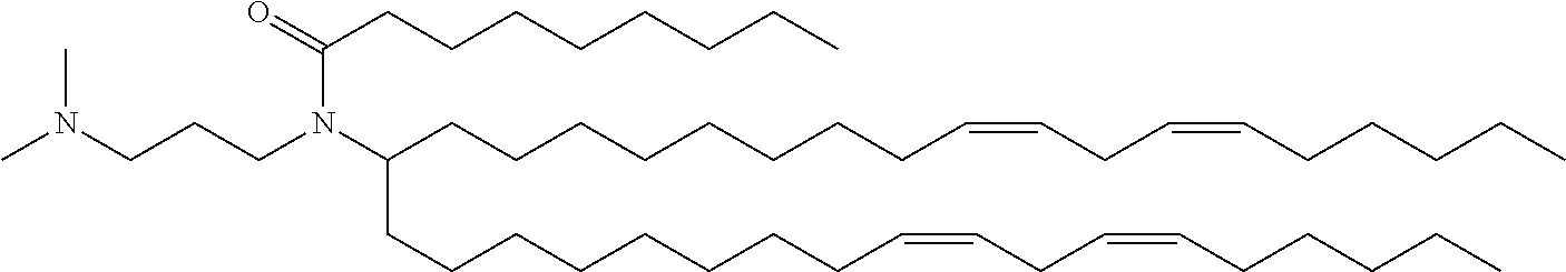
N(CCCN(C(CCCCCCCCC=CCC=CCCCCC)CCCCCCCCC=CCC=CCCCCC)C(=O)CCCCCCCC)(C)C
